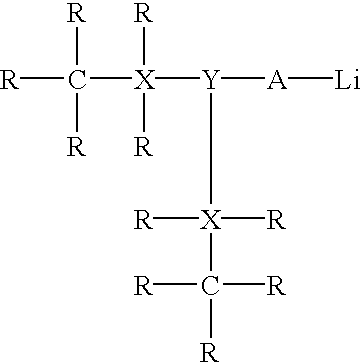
[R]C([X]([R])([R])[Y]([A][Li])[X]([R])([R])C([R])([R])[R])([R])[R]
